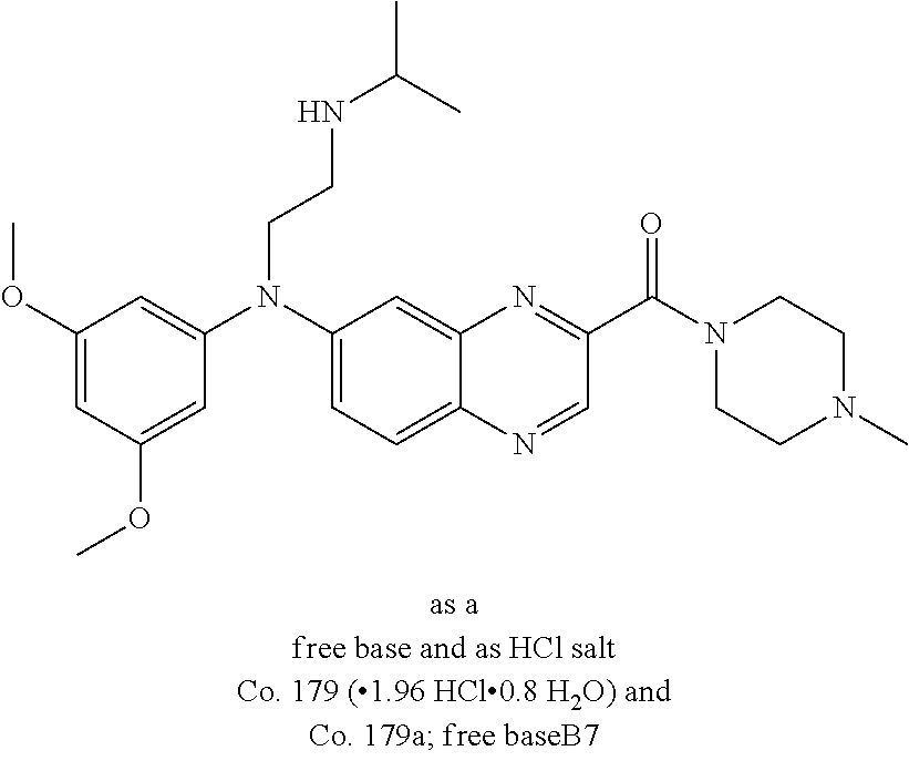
C1(OC)=CC(OC)=CC(N(C2=CC=C3C(=C2)N=C(C(N2CCN(C)CC2)=O)C=N3)CCNC(C)C)=C1
